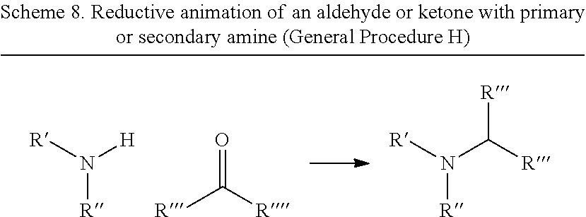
N([R])([R])[H].N([R])([R])C([R])[R].C(=O)([R])[R]
